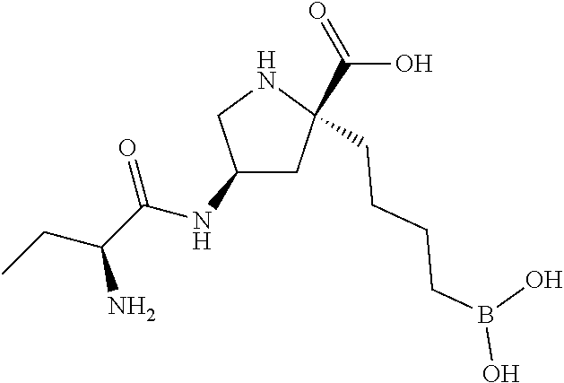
C(C1(C(O)=O)CC(NC(C(CC)N)=O)CN1)CCCB(O)O
